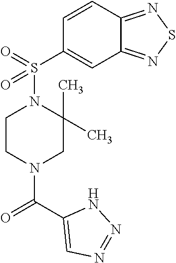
C1=CC2=NSN=C2C=C1S(N1CCN(C(C2=CN=NN2)=O)CC1(C)C)(=O)=O
